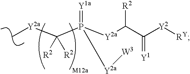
C[Y2a]C(P([Y2a]C(C([Y2][RY])=[Y1])[R2])(=[Y1a])[Y2a][W3])([R2])[R2]
